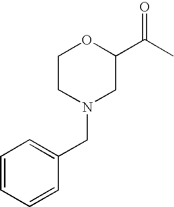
C1=CC=CC(CN2CCOC(C(C)=O)C2)=C1
